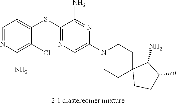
S(C1=NC=C(N2CCC3(CC2)CCC(C)C3N)N=C1N)C1=CC=NC(N)=C1Cl
